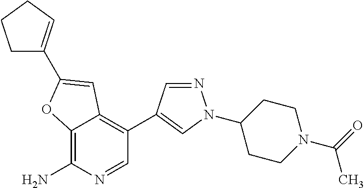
C12=C(N)N=CC(C3=CN(C4CCN(C(=O)C)CC4)N=C3)=C1C=C(C1=CCCC1)O2
